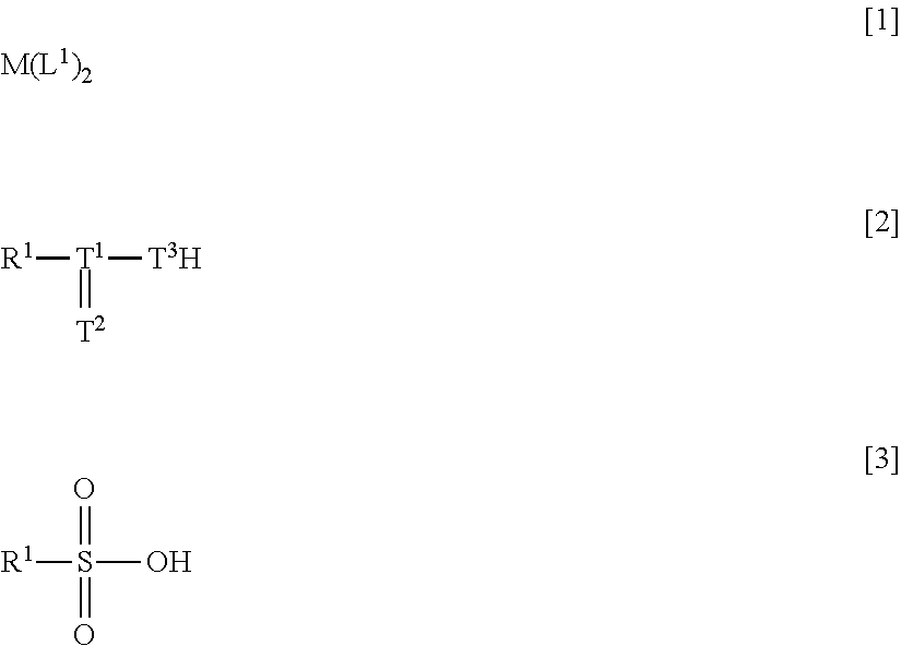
[R1][T1]([T3H])=[T2].[R1]S(O)(=O)=O
